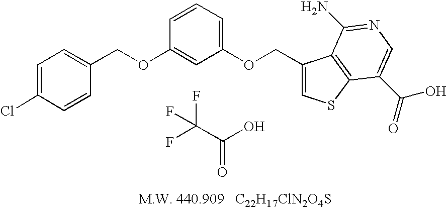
O(C1=CC(OCC2=CSC3=C2C(N)=NC=C3C(=O)O)=CC=C1)CC1=CC=C(Cl)C=C1.FC(F)(F)C(O)=O
